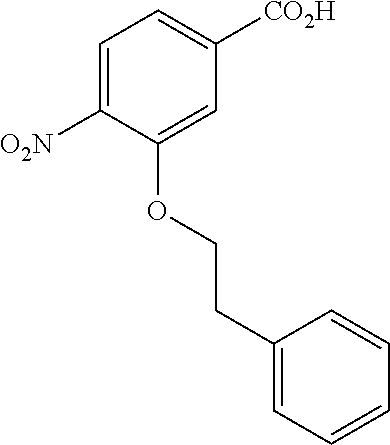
C1=C([O2N])C(OCCC2=CC=CC=C2)=CC([CO2H])=C1
